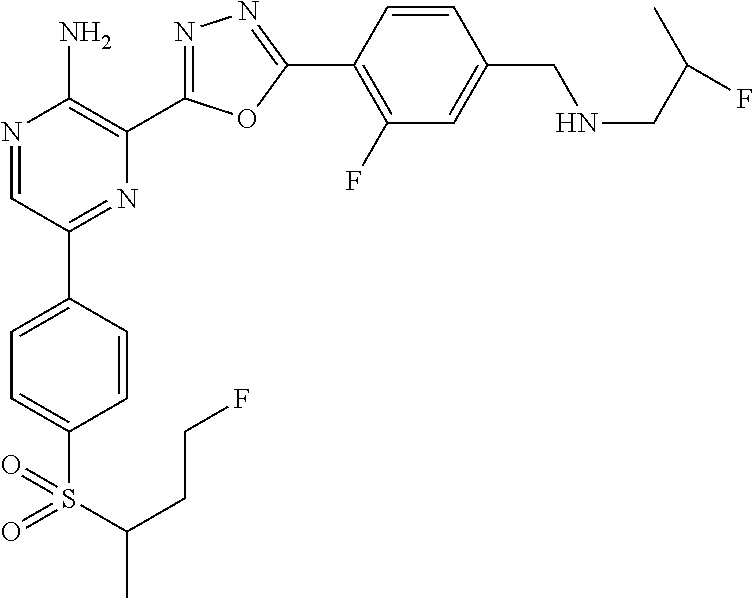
N1=CC(C2=CC=C(S(C(C)CCF)(=O)=O)C=C2)=NC(C2=NN=C(C3=C(F)C=C(CNCC(C)F)C=C3)O2)=C1N
